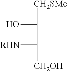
[CH2SMe]C(O)C([RHN])[CH2OH]
